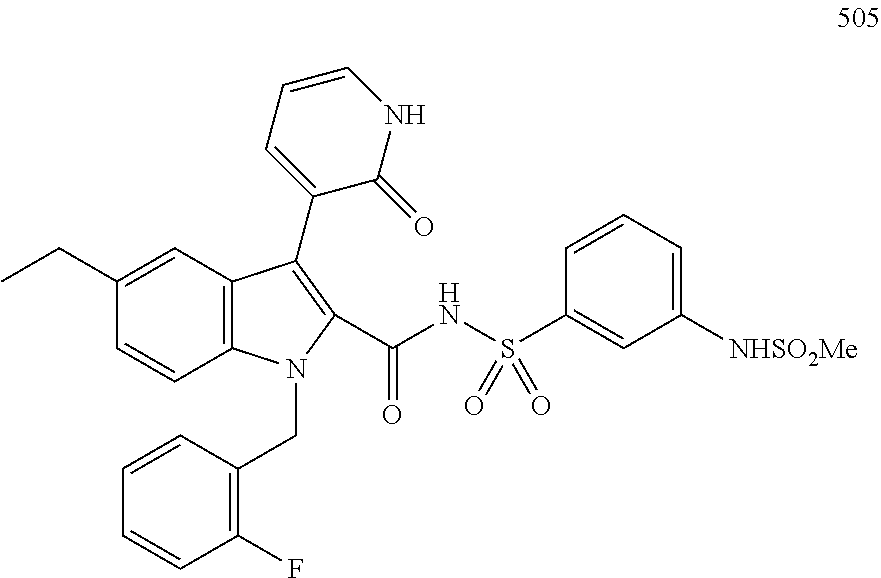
C12=C(N(CC3=C(F)C=CC=C3)C(C(NS(=O)(=O)C3=CC([NHSO2Me])=CC=C3)=O)=C1C1=CC=CNC1=O)C=CC(CC)=C2
